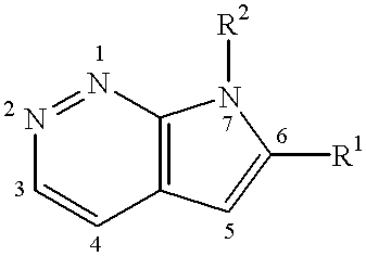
N1=NC2=C(C=C1)C=C([R1])N2[R2]
